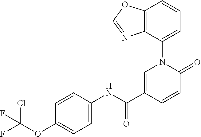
C1=C(C(NC2=CC=C(OC(F)(Cl)F)C=C2)=O)C=CC(=O)N1C1=CC=CC2=C1N=CO2
